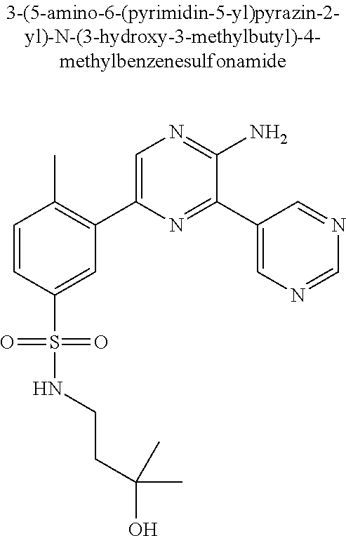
C1=CC(S(=O)(=O)NCCC(O)(C)C)=CC(C2=CN=C(N)C(C3=CN=CN=C3)=N2)=C1C
